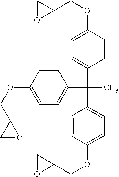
C1=CC(OCC2CO2)=CC=C1C(C1=CC=C(OCC2CO2)C=C1)(C)C1=CC=C(OCC2CO2)C=C1
